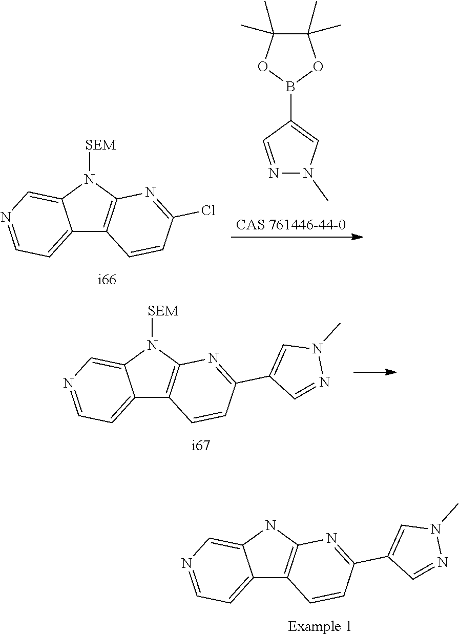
C12=CC=NC=C1N([SEM])C1=C2C=CC(Cl)=N1.N1=CC(B2OC(C)(C)C(C)(C)O2)=CN1C.C12=CC=NC=C1N([SEM])C1=C2C=CC(C2=CN(C)N=C2)=N1.C12=CC=NC=C1NC1=C2C=CC(C2=CN(C)N=C2)=N1
